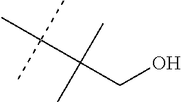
C(C(CO)(C)C)(C)(C)C
